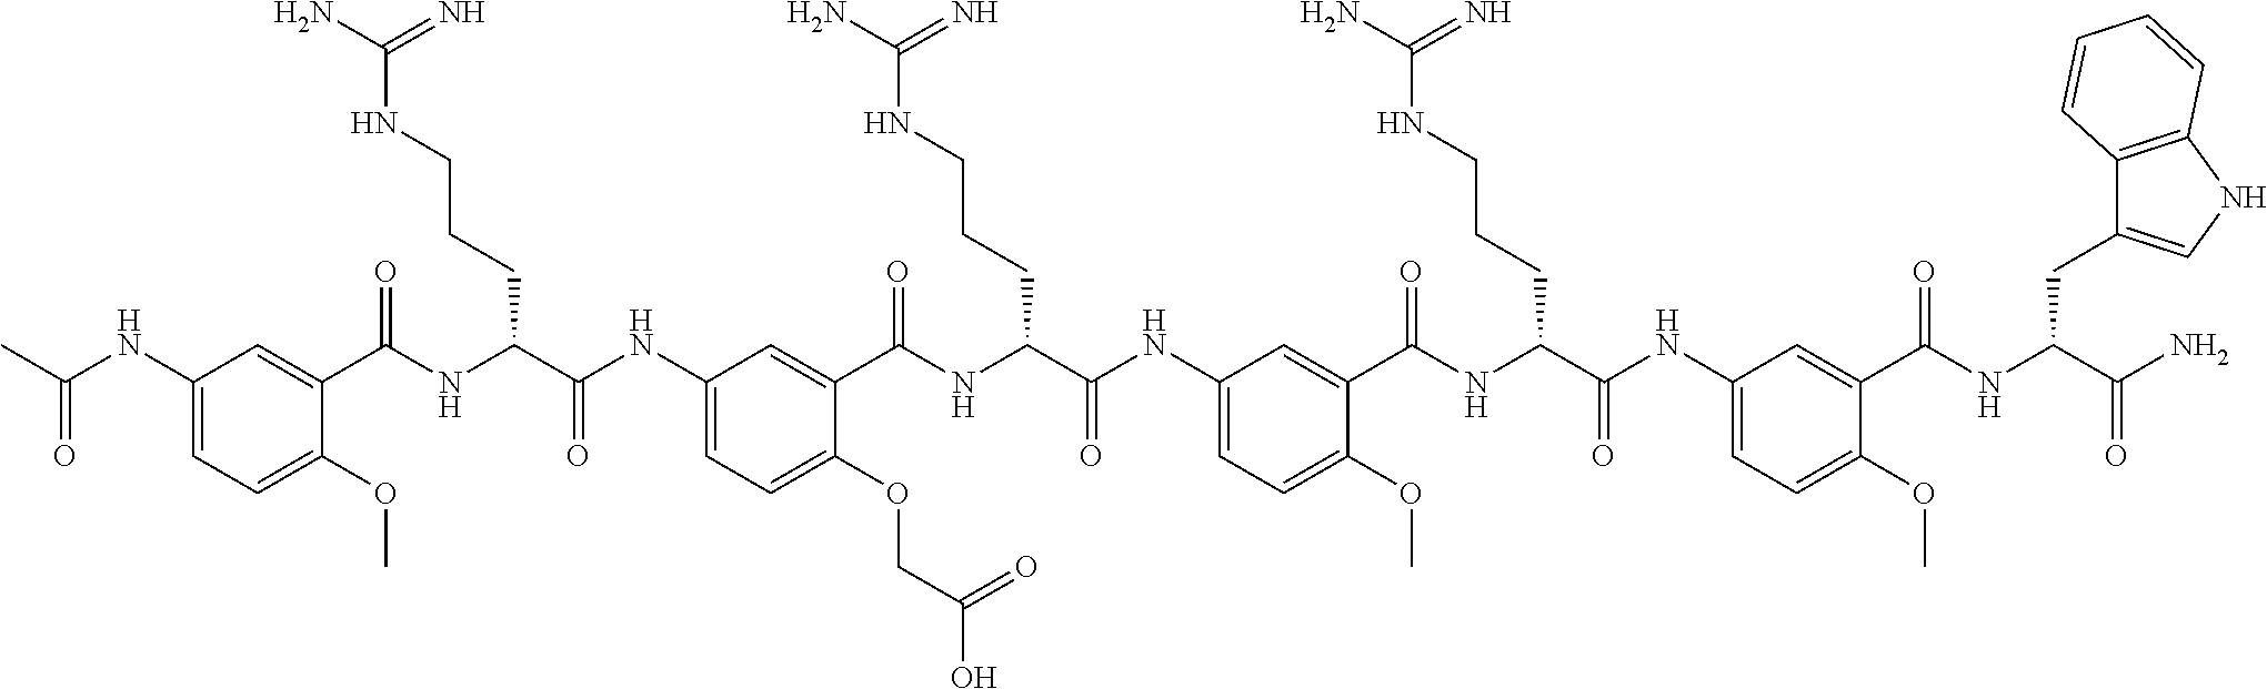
C1(NC(=O)C)=CC=C(OC)C(C(NC(C(NC2=CC=C(OCC(O)=O)C(C(NC(C(NC3=CC=C(OC)C(C(NC(C(NC4=CC=C(OC)C(C(NC(C(N)=O)CC5=CNC6=C5C=CC=C6)=O)=C4)=O)CCCNC(N)=N)=O)=C3)=O)CCCNC(N)=N)=O)=C2)=O)CCCNC(N)=N)=O)=C1
